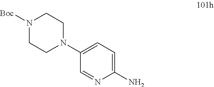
NC1=CC=C(N2CCN([Boc])CC2)C=N1
